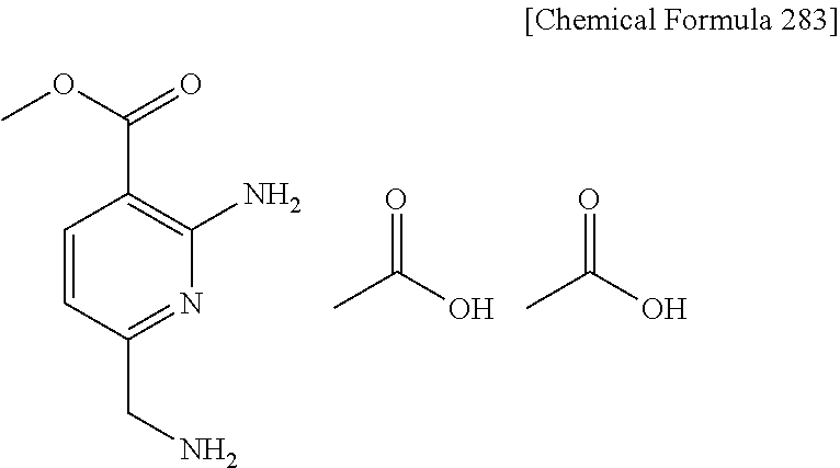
C1=CC(C(=O)OC)=C(N)N=C1CN.CC(O)=O.CC(O)=O
